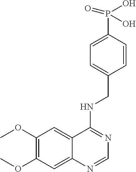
C1(OC)=C(OC)C=C2C(=C1)C(NCC1=CC=C(P(=O)(O)O)C=C1)=NC=N2
